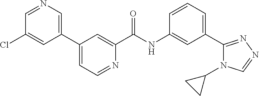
C1(C2=CC=NC(C(NC3=CC(C4=NN=CN4C4CC4)=CC=C3)=O)=C2)=CN=CC(Cl)=C1
